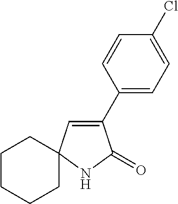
C1(C2=CC3(NC2=O)CCCCC3)=CC=C(Cl)C=C1
